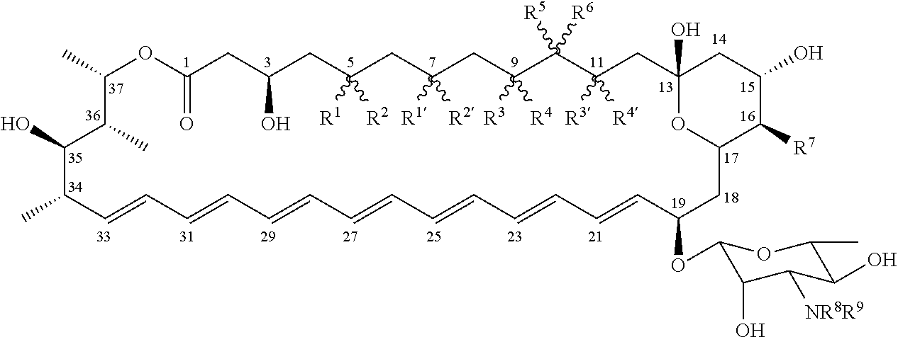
C1(C)OC(=O)CC(O)CC([R2])([R1])CC([R1])([R2])CC([R3])([R4])C([R6])([R5])C([R3])([R4])CC2(O)CC(O)C([R7])C(CC(OC3C(O)C([NR8R9])C(O)C(C)O3)C=CC=CC=CC=CC=CC=CC=CC(C)C(O)C1C)O2
